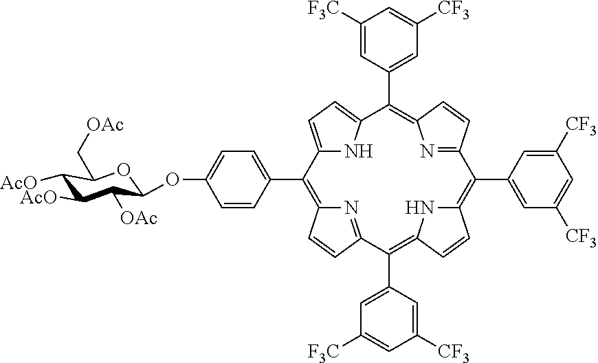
C12=CC=C(N1)C(C1=CC([CF3])=CC([F3C])=C1)=C1N=C(C=C1)C(C1=CC([CF3])=CC([CF3])=C1)=C1NC(=C(C3=CC([F3C])=CC([CF3])=C3)C3=NC(=C2C2=CC=C(OC4C([OAc])C([AcO])C([AcO])C(C[OAc])O4)C=C2)C=C3)C=C1
